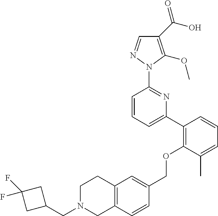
C1(C(O)=O)=C(OC)N(C2=NC(C3=C(OCC4=CC5=C(C=C4)CN(CC4CC(F)(F)C4)CC5)C(C)=CC=C3)=CC=C2)N=C1
